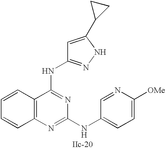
C12=C(N=C(NC3=CC=C([OMe])N=C3)N=C1NC1=NNC(C3CC3)=C1)C=CC=C2
